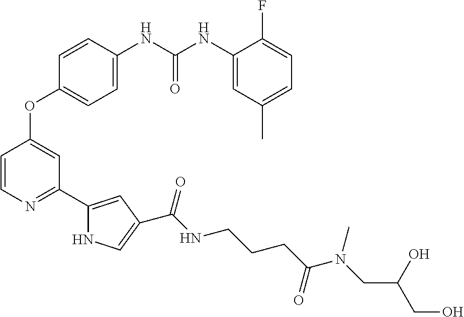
C1=C(NC(NC2=CC(C)=CC=C2F)=O)C=CC(OC2=CC(C3=CC(C(NCCCC(N(CC(CO)O)C)=O)=O)=CN3)=NC=C2)=C1
